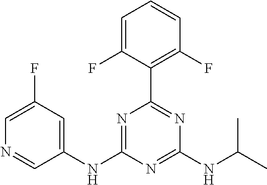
C1(NC2=NC(C3=C(F)C=CC=C3F)=NC(NC(C)C)=N2)=CC(F)=CN=C1
